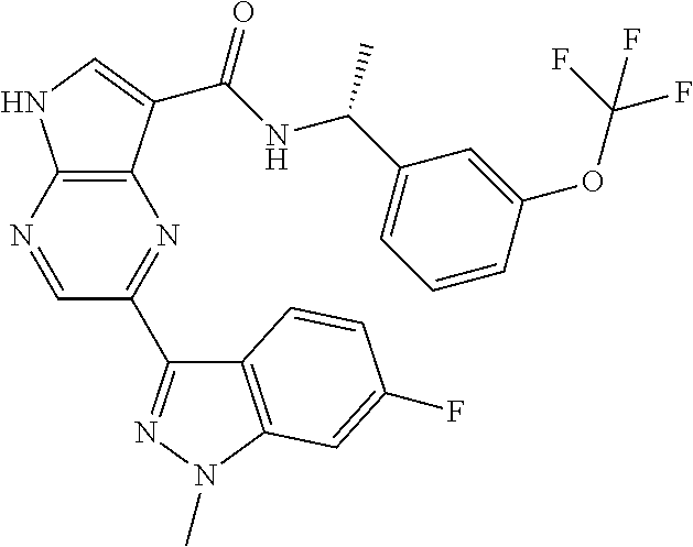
C12=C(C(C(NC(C3=CC=CC(OC(F)(F)F)=C3)C)=O)=CN1)N=C(C1=NN(C)C3=C1C=CC(F)=C3)C=N2
